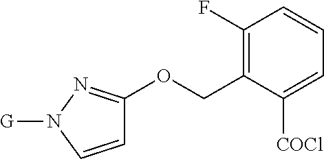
C1(F)=C(COC2=NN([G])C=C2)C([COCl])=CC=C1
